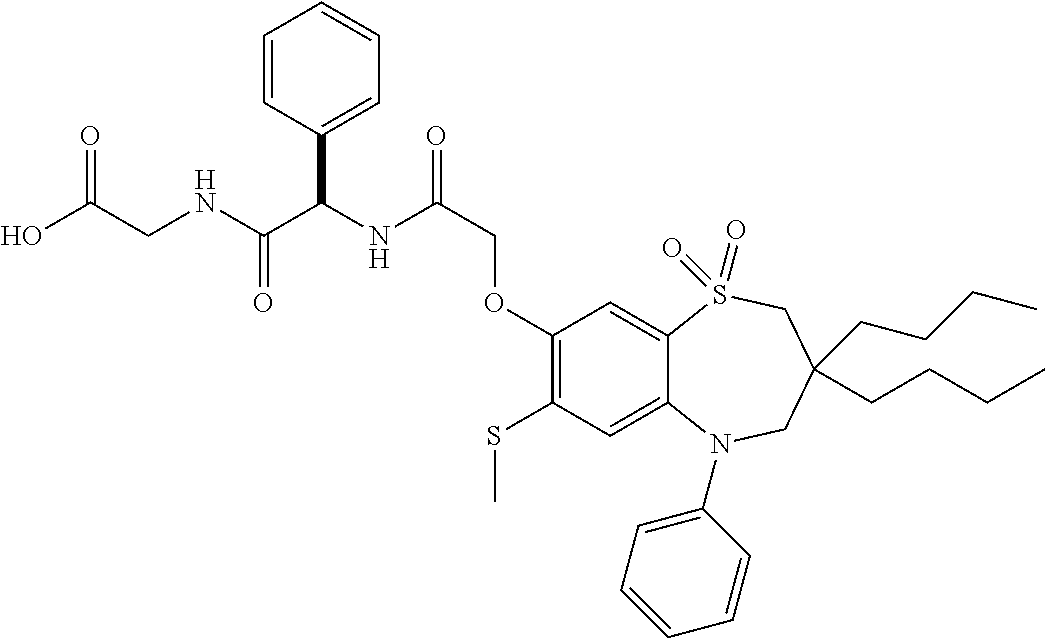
OC(CNC(C(NC(COC1=C(SC)C=C2C(=C1)S(=O)(=O)CC(CCCC)(CCCC)CN2C1=CC=CC=C1)=O)C1=CC=CC=C1)=O)=O
